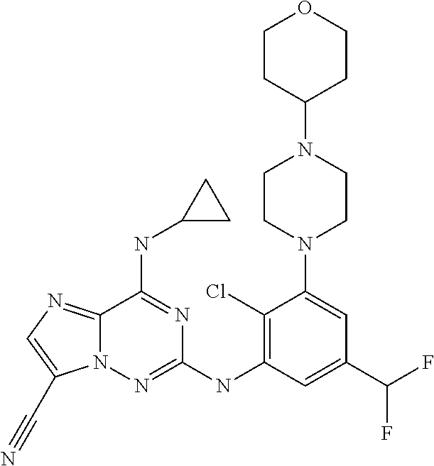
N12C(=NC=C1C#N)C(NC1CC1)=NC(NC1=C(Cl)C(N3CCN(C4CCOCC4)CC3)=CC(C(F)F)=C1)=N2
